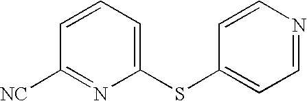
C1=CC=C(SC2=CC=NC=C2)N=C1[NC]
